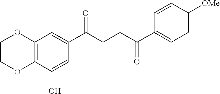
C12=C(C(O)=CC(C(CCC(C3=CC=C([OMe])C=C3)=O)=O)=C1)OCCO2
